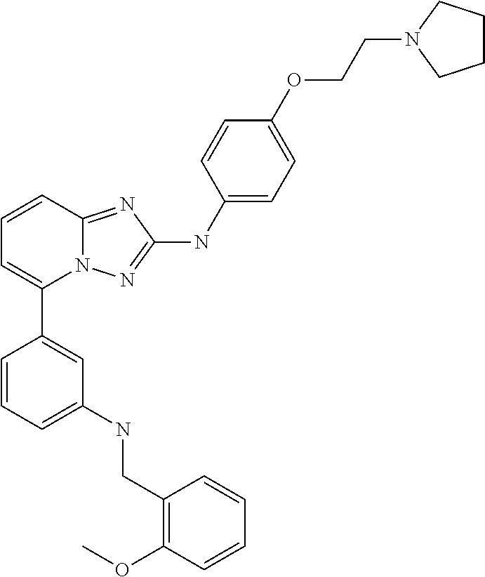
C1=CC2=NC(NC3=CC=C(OCCN4CCCC4)C=C3)=NN2C(C2=CC(NCC3=C(OC)C=CC=C3)=CC=C2)=C1
